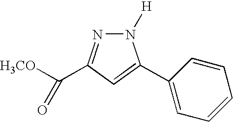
N1([H])N=C(C([H3CO])=O)C=C1C1=CC=CC=C1
